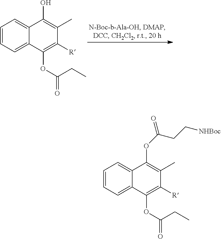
OC1=C(C)C([R])=C(OC(CC)=O)C2=CC=CC=C12.O(C1=C(C)C([R])=C(OC(CC)=O)C2=CC=CC=C12)C(CC[NHBoc])=O
